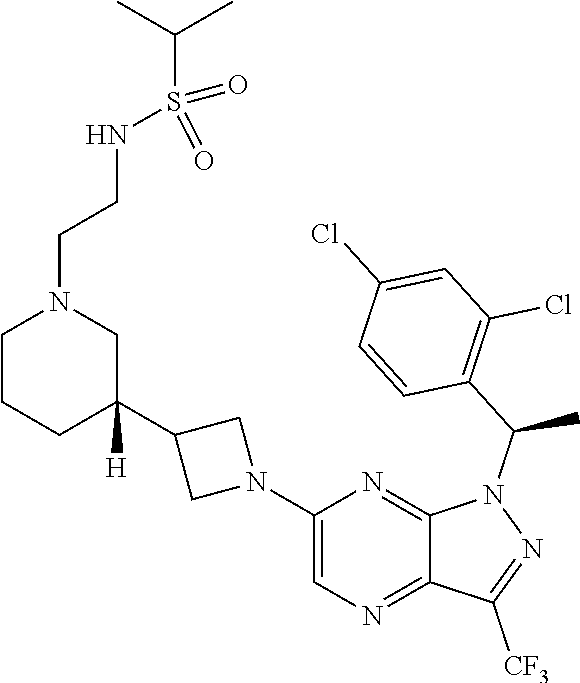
C1(N2CC(C3([H])CN(CCNS(=O)(C(C)C)=O)CCC3)C2)=CN=C2C(=N1)N(C(C1=C(Cl)C=C(Cl)C=C1)C)N=C2[CF3]
